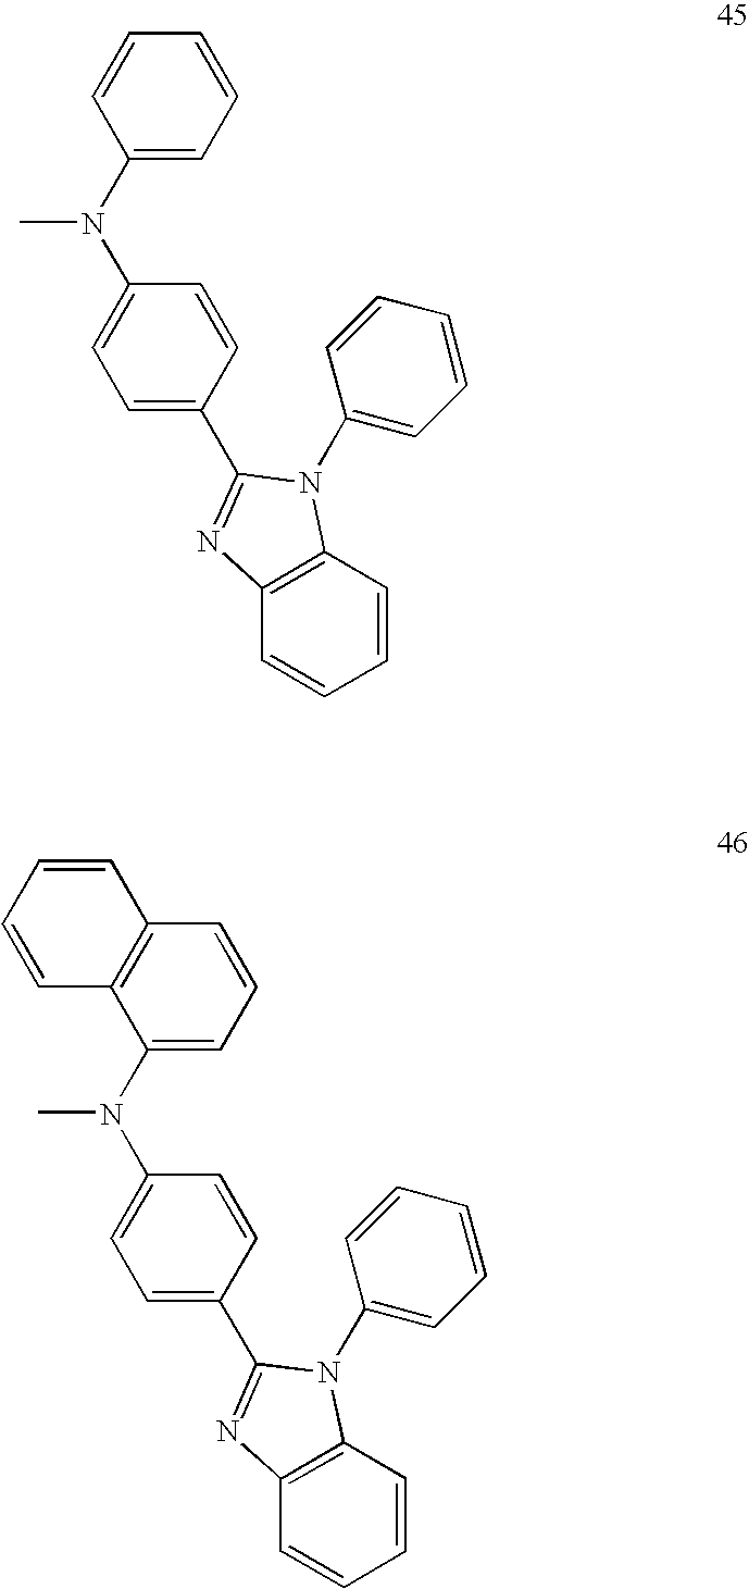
C1=CC2=C(C=C1)N=C(C1=CC=C(N(C3=CC=CC=C3)C)C=C1)N2C1=CC=CC=C1.C1=CC2=C(C=C1)N=C(C1=CC=C(N(C3=CC=CC4=C3C=CC=C4)C)C=C1)N2C1=CC=CC=C1
